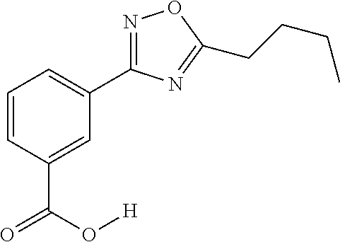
C1=CC(C(O[H])=O)=CC(C2=NOC(CCCC)=N2)=C1
